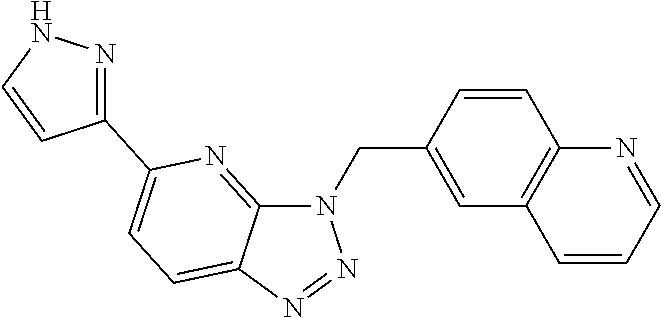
C(C1=CC2=C(C=C1)N=CC=C2)N1C2=NC(C3=NNC=C3)=CC=C2N=N1
